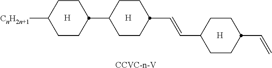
[CCVC-n-V].[H].[H].[H].C1CC(C2CCC(C=CC3CCC(C=C)CC3)CC2)CCC1[CnH2n+1]
